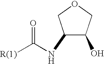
C1(NC([R(1)])=O)C(O)COC1
